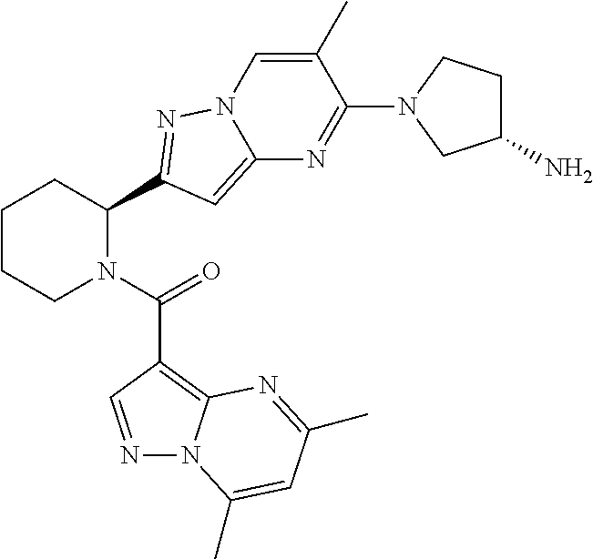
C1CCN(C(=O)C2=C3N(N=C2)C(C)=CC(C)=N3)C(C2=NN3C=C(C)C(N4CC(N)CC4)=NC3=C2)C1
